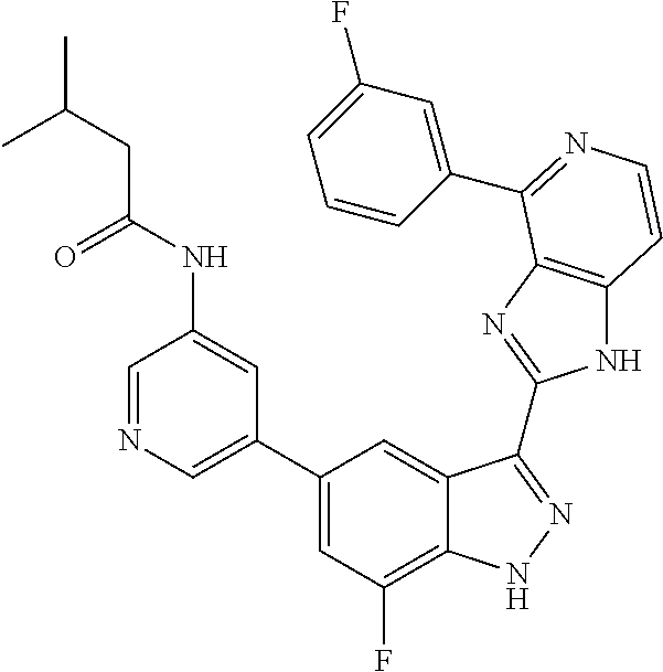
C1(C2=CN=CC(NC(CC(C)C)=O)=C2)=CC(F)=C2C(=C1)C(C1=NC3=C(N1)C=CN=C3C1=CC(F)=CC=C1)=NN2
